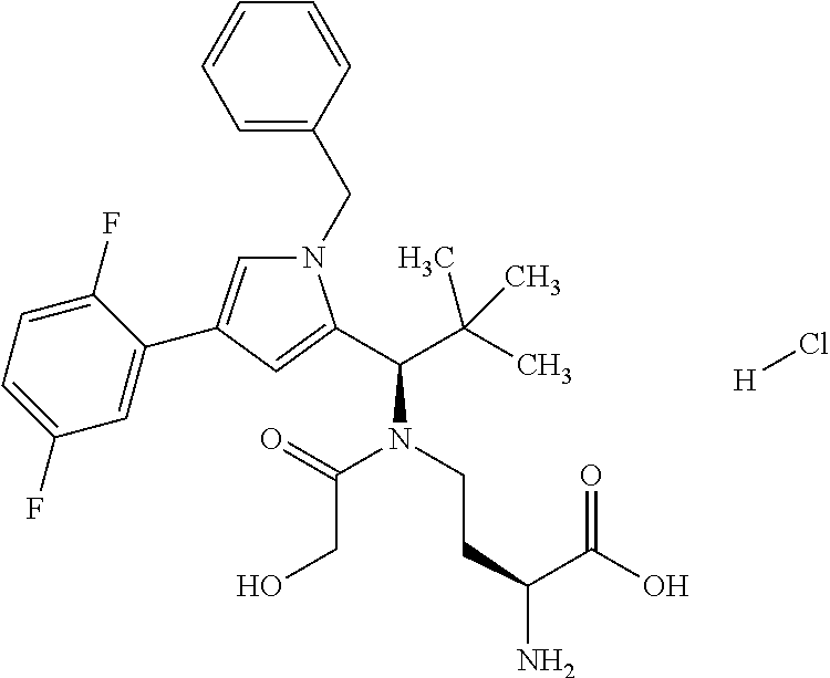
N1(CC2=CC=CC=C2)C=C(C2=CC(F)=CC=C2F)C=C1C(C(C)(C)C)N(C(CO)=O)CCC(C(=O)O)N.[H]Cl
